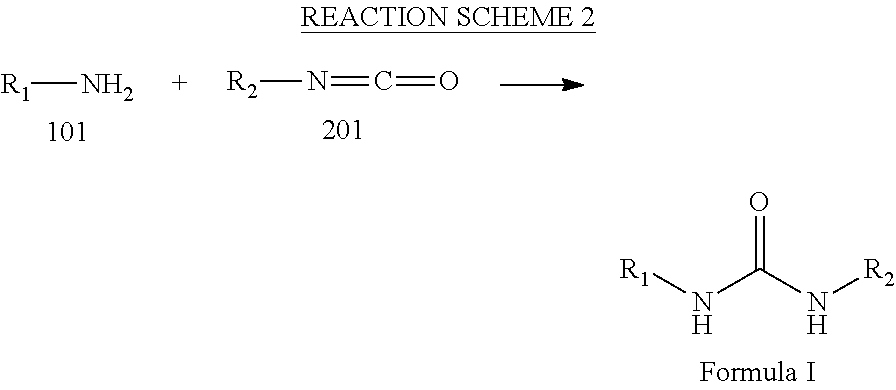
N[R1].N([R2])=C=O.N(C(N[R2])=O)[R1]
